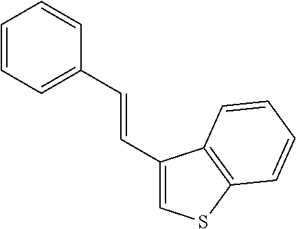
C1(C=CC2=CC=CC=C2)=CSC2=C1C=CC=C2
